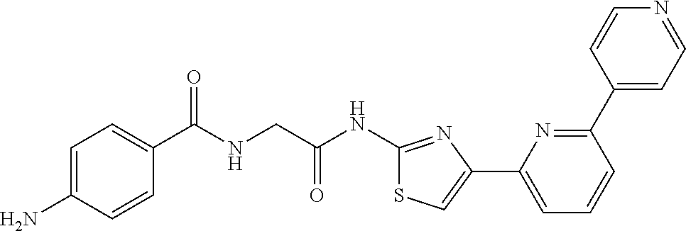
C1=C(N)C=CC(C(NCC(NC2=NC(C3=CC=CC(C4=CC=NC=C4)=N3)=CS2)=O)=O)=C1
